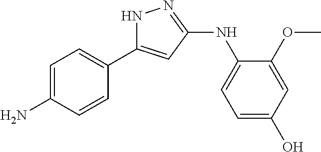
C1=C(N)C=CC(C2=CC(NC3=CC=C(O)C=C3OC)=NN2)=C1
